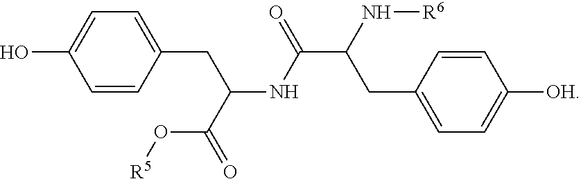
C1=CC(CC(NC(C(N[R6])CC2=CC=C([OH])C=C2)=O)C(=O)O[R5])=CC=C1O
